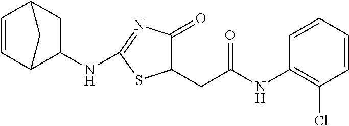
C1=CC2CC(NC3=NC(=O)C(CC(NC4=C(Cl)C=CC=C4)=O)S3)C1C2
